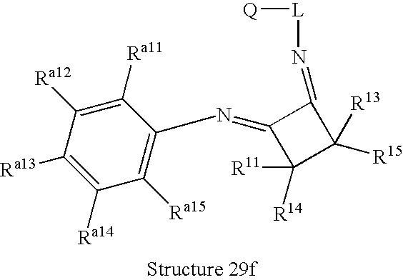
C1(=NC2=C([Ra15])C([Ra14])=C([Ra13])C([Ra12])=C2[Ra11])C([R14])([R11])C([R15])([R13])C1=N[L][Q]
